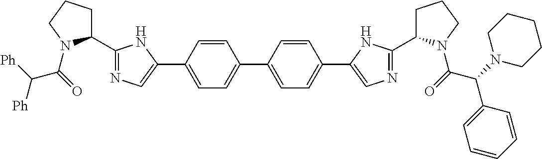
C1=CC(C2=CN=C(C3CCCN3C(C([Ph])[Ph])=O)N2)=CC=C1C1=CC=C(C2=CN=C(C3CCCN3C(C(C3=CC=CC=C3)N3CCCCC3)=O)N2)C=C1
